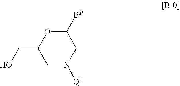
C1([BP])OC(CO)CN([Q1])C1
